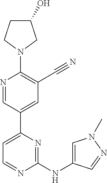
C1(O)CCN(C2=C(C#N)C=C(C3=CC=NC(NC4=CN(C)N=C4)=N3)C=N2)C1
